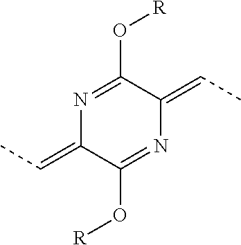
N1=C(O[R])C(=CC)N=C(O[R])C1=CC
